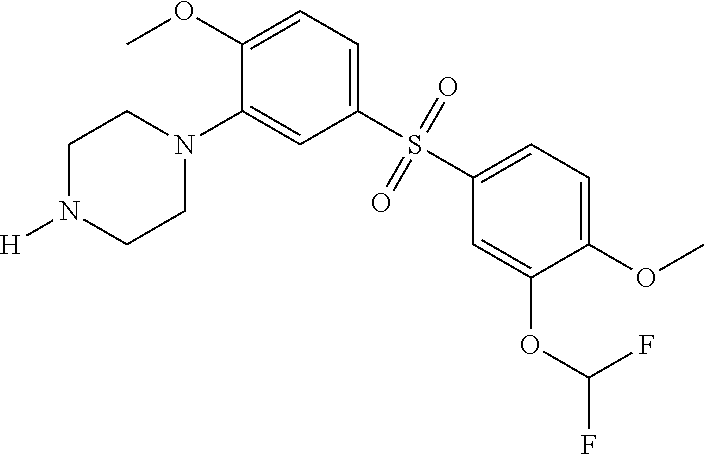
C1N([H])CCN(C2=CC(S(C3=CC=C(OC)C(OC(F)F)=C3)(=O)=O)=CC=C2OC)C1
